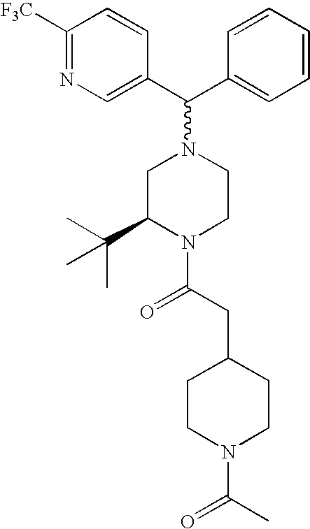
C1=CC(C(C2=CC=CC=C2)N2CC(C(C)(C)C)N(C(CC3CCN(C(C)=O)CC3)=O)CC2)=CN=C1[F3C]
